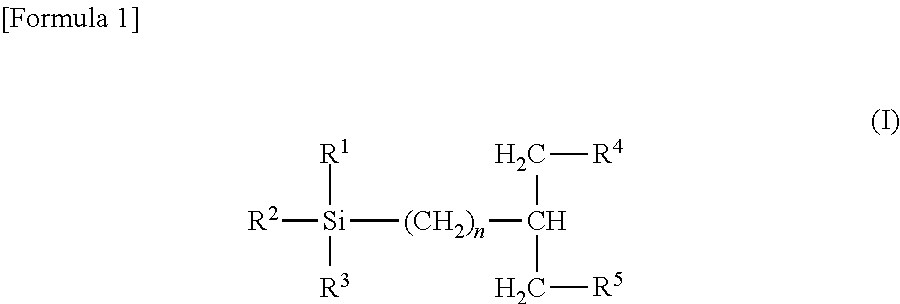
[R2][Si]([R1])([R3])[(CH2)n]C(C[R4])C[R5]
